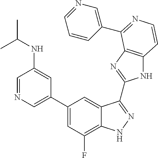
C1(C2=CN=CC(NC(C)C)=C2)=CC(F)=C2C(=C1)C(C1=NC3=C(N1)C=CN=C3C1=CN=CC=C1)=NN2
